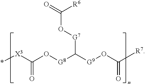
[X3](C(O[G8]C([G9]OC([R7])=O)[G7]OC(=O)[R6])=O)*
